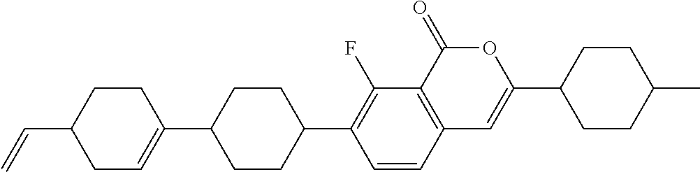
C12=C(C(=O)OC(C3CCC(C)CC3)=C1)C(F)=C(C1CCC(C3=CCC(C=C)CC3)CC1)C=C2
